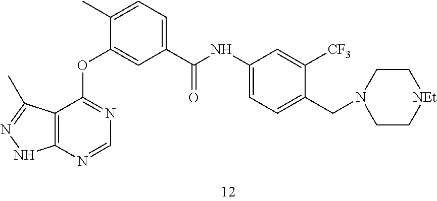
C12=C(N=CN=C1OC1=CC(C(NC3=CC=C(CN4CC[NEt]CC4)C([CF3])=C3)=O)=CC=C1C)NN=C2C
